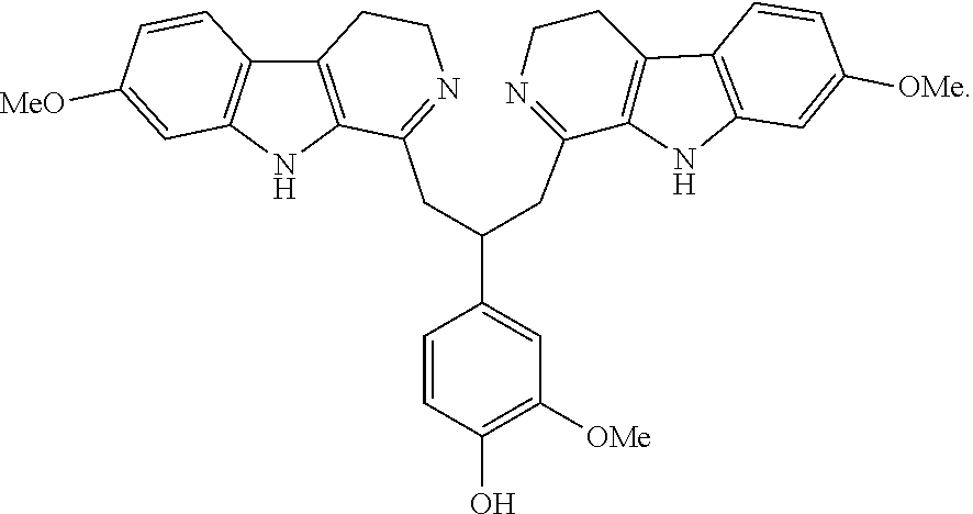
C1(C(CC2=NCCC3=C2NC2=C3C=CC([MeO])=C2)CC2=NCCC3=C2NC2=C3C=CC([OMe])=C2)=CC([OMe])=C(O)C=C1
